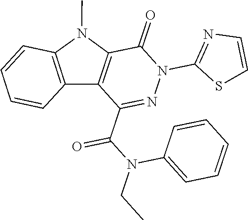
C1(=O)C2=C(C(C(N(CC)C3=CC=CC=C3)=O)=NN1C1=NC=CS1)C1=C(N2C)C=CC=C1
